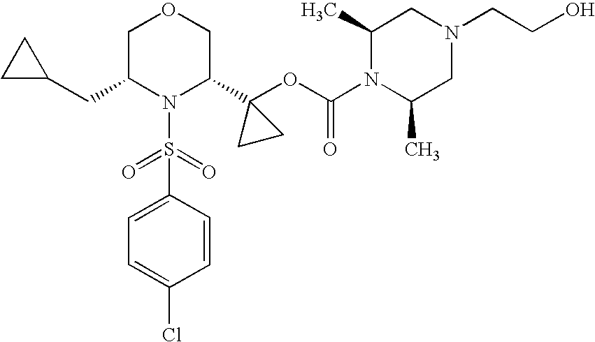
C1=C(S(=O)(=O)N2C(C3(OC(=O)N4C(C)CN(CCO)CC4C)CC3)COCC2CC2CC2)C=CC(Cl)=C1
